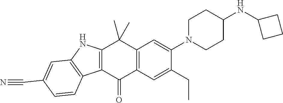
C12=C(C(=O)C3=C(C1(C)C)C=C(N1CCC(NC4CCC4)CC1)C(CC)=C3)C1=C(N2)C=C(C#N)C=C1
